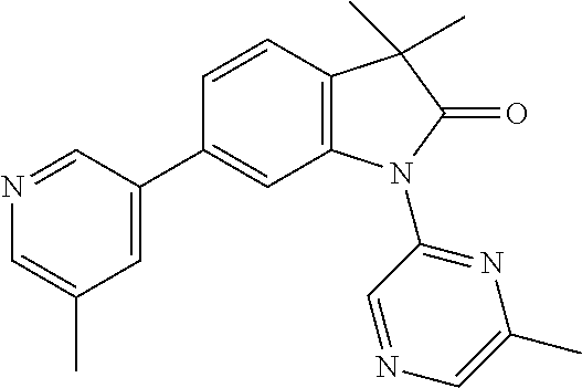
N1=CC(C2=CC3=C(C=C2)C(C)(C)C(=O)N3C2=NC(C)=CN=C2)=CC(C)=C1
